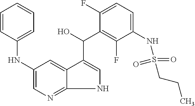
C1(NC2=CC=CC=C2)=CN=C2NC=C(C(O)C3=C(F)C(NS(=O)(=O)CCC)=CC=C3F)C2=C1
